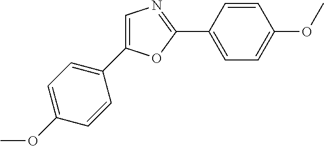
C1=CC(C2=NC=C(C3=CC=C(OC)C=C3)O2)=CC=C1OC
